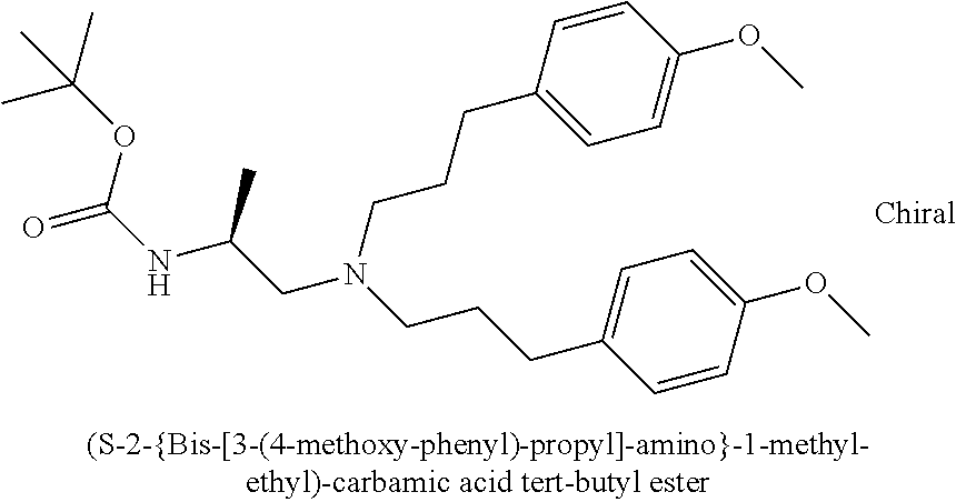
C1=C(CCCN(CC(NC(=O)OC(C)(C)C)C)CCCC2=CC=C(OC)C=C2)C=CC(OC)=C1
